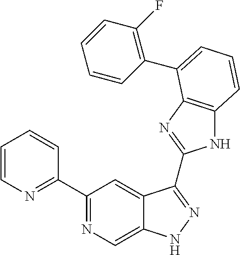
C1(C2=NC=C3C(=C2)C(C2=NC4=C(N2)C=CC=C4C2=C(F)C=CC=C2)=NN3)=NC=CC=C1
